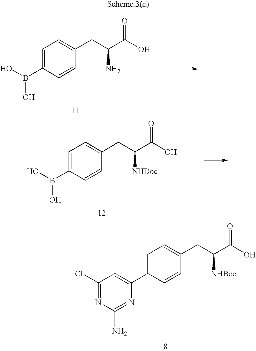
C1=C(B(O)O)C=CC(CC(C(O)=O)N)=C1.C1=C(B(O)O)C=CC(CC(C(O)=O)[NHBoc])=C1.C1=C(C2=CC(Cl)=NC(N)=N2)C=CC(CC(C(O)=O)[NHBoc])=C1
